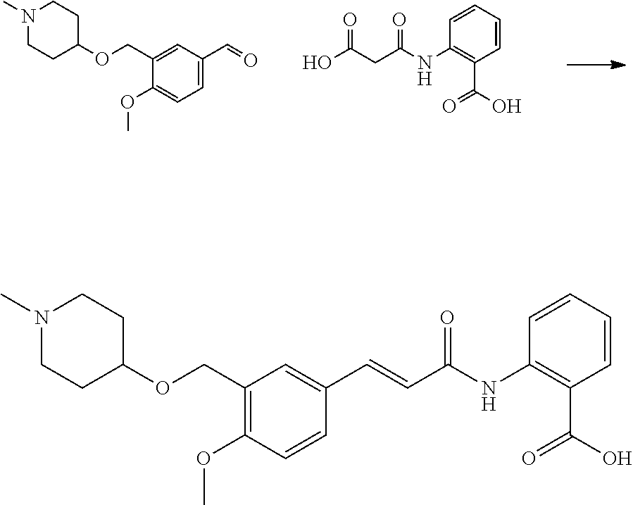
OC(CC(NC1=C(C(O)=O)C=CC=C1)=O)=O.C1(COC2CCN(C)CC2)=CC(C=O)=CC=C1OC.C1(COC2CCN(C)CC2)=C(OC)C=CC(C=CC(NC2=C(C(O)=O)C=CC=C2)=O)=C1
